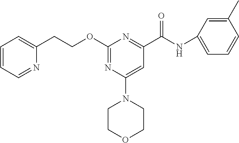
N(C(C1=NC(OCCC2=CC=CC=N2)=NC(N2CCOCC2)=C1)=O)C1=CC=CC(C)=C1
